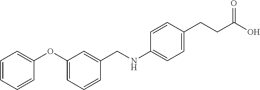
C1=CC=CC(OC2=CC=CC(CNC3=CC=C(CCC(O)=O)C=C3)=C2)=C1
